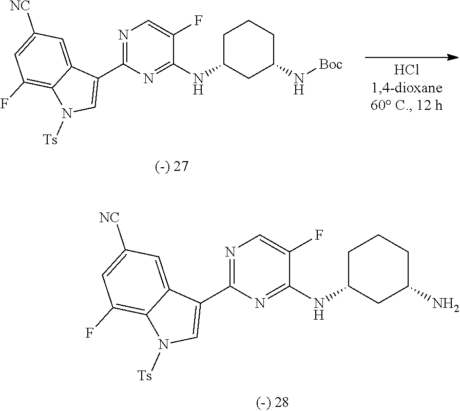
N1=C(C2=CN([Ts])C3=C(F)C=C([NC])C=C23)N=C(NC2CC(N[Boc])CCC2)C(F)=C1.N1=C(C2=CN([Ts])C3=C(F)C=C([NC])C=C23)N=C(NC2CC(N)CCC2)C(F)=C1
